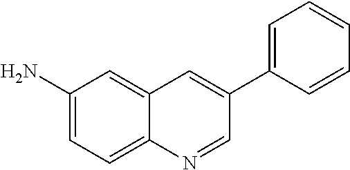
NC1=CC=C2C(=C1)C=C(C1=CC=CC=C1)C=N2
